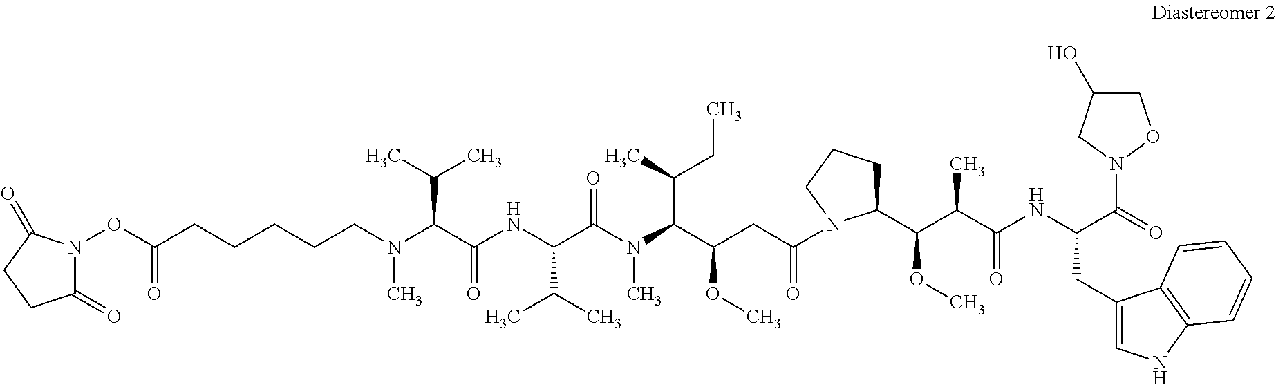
N(C(C(NC(C(N(C)C(C(CC(=O)N1C(C(C(C(NC(CC2=CNC3=C2C=CC=C3)C(=O)N2OCC(O)C2)=O)C)OC)CCC1)OC)C(C)CC)=O)C(C)C)=O)C(C)C)(C)CCCCCC(ON1C(=O)CCC1=O)=O
